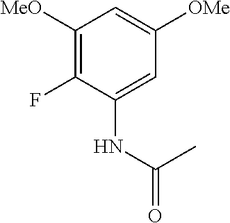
C1([MeO])=C(F)C(NC(=O)C)=CC([OMe])=C1
